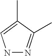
N1N=C(C)C(C)=C1
